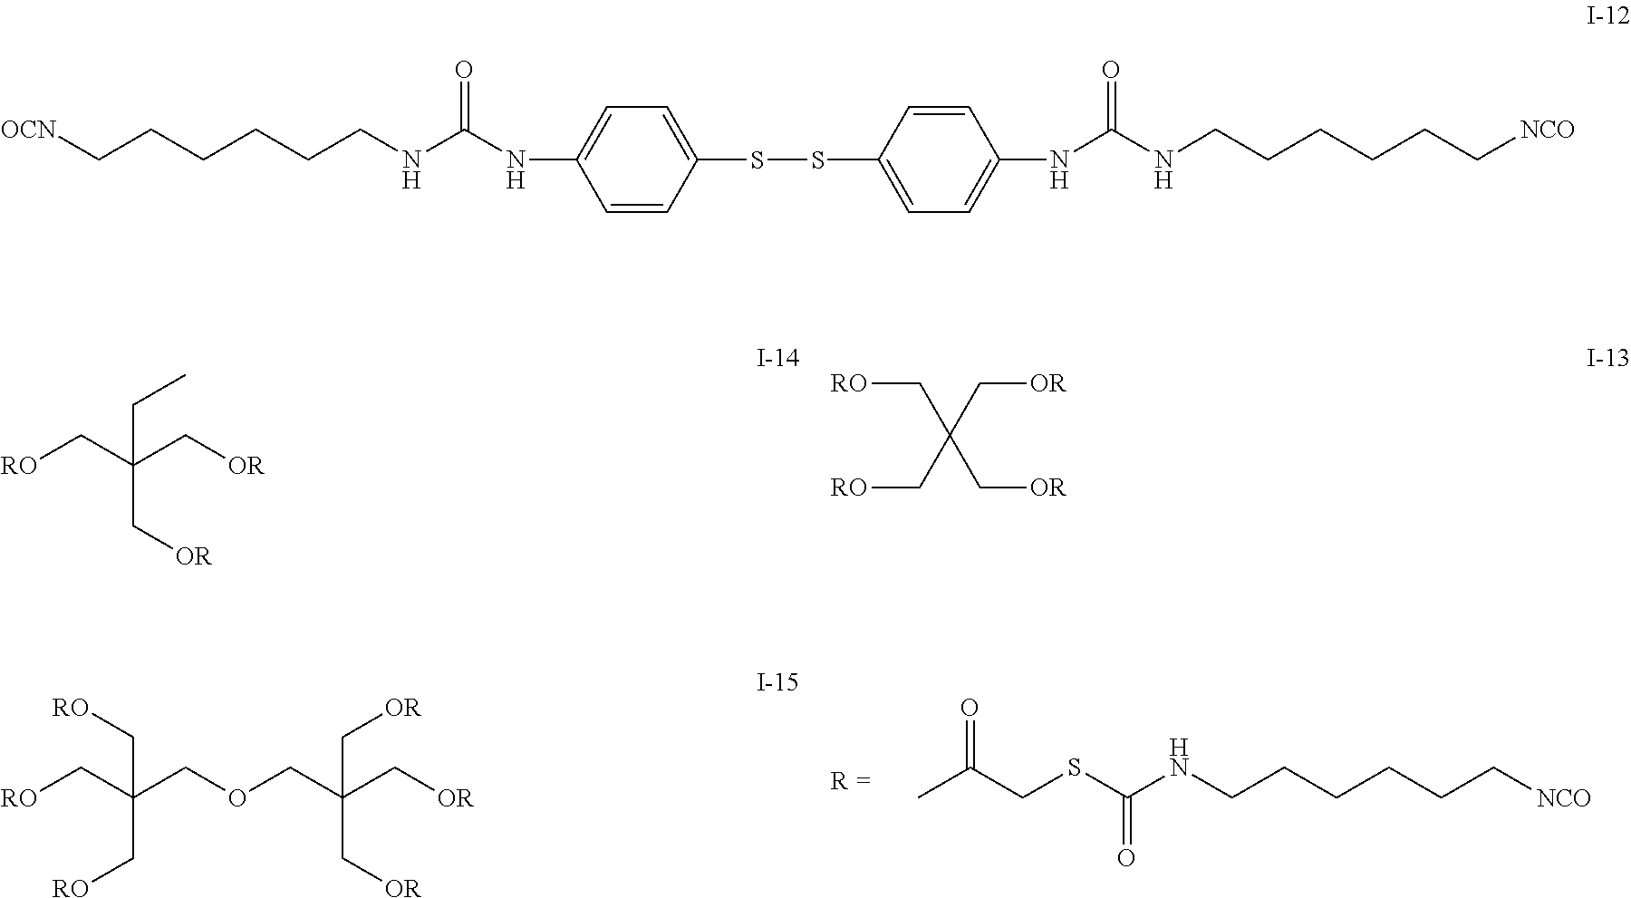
S(C(NCCCCCC[NCO])=O)CC(C)=O.C1=CC(SSC2=CC=C(NC(NCCCCCC[NCO])=O)C=C2)=CC=C1NC(NCCCCCC[OCN])=O.[RO]CC(C[OR])(C[OR])CC.[RO]CC(C[RO])(C[OR])C[OR].C(C(C[OR])(C[OR])C[OR])OCC(C[RO])(C[RO])C[RO]
